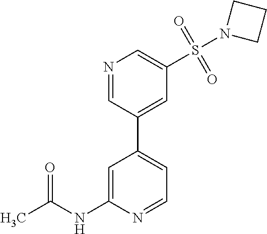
N1=CC(C2=CC=NC(NC(C)=O)=C2)=CC(S(N2CCC2)(=O)=O)=C1
